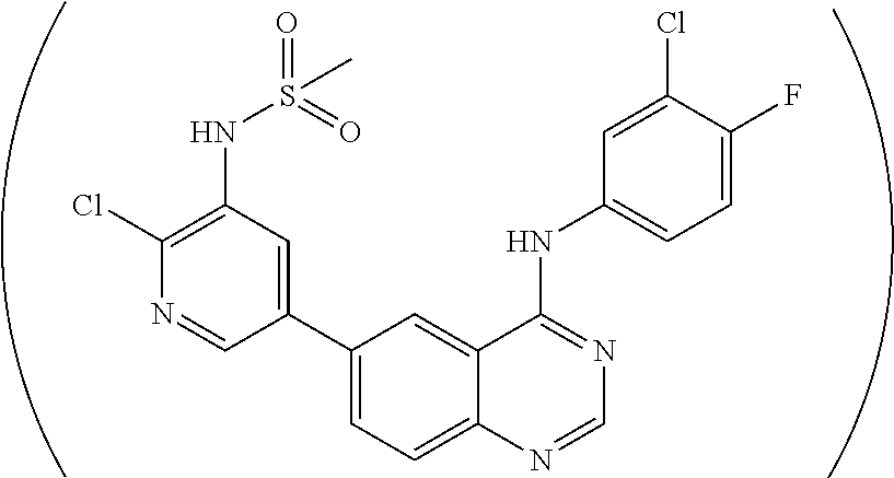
C1(Cl)=C(NS(=O)(=O)C)C=C(C2=CC=C3C(=C2)C(NC2=CC=C(F)C(Cl)=C2)=NC=N3)C=N1
